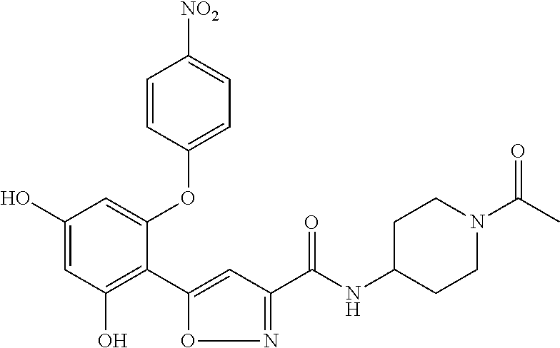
C1(O)=CC(O)=C(C2=CC(C(NC3CCN(C(C)=O)CC3)=O)=NO2)C(OC2=CC=C([NO2])C=C2)=C1
